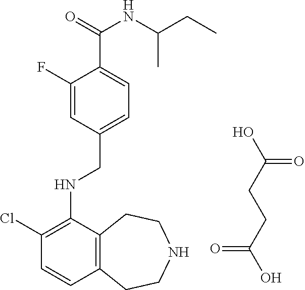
C12=C(C(NCC3=CC=C(C(=O)NC(CC)C)C(F)=C3)=C(Cl)C=C1)CCNCC2.OC(=O)CCC(=O)O
